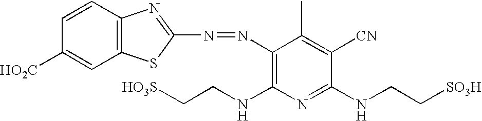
C12=C(C=CC([HO2C])=C1)N=C(N=NC1=C(NCC[HO3S])N=C(NCC[SO3H])C([CN])=C1C)S2
